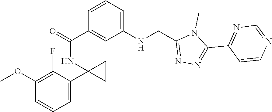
N1=C(C2=NN=C(CNC3=CC=CC(C(=O)NC4(C5=CC=CC(OC)=C5F)CC4)=C3)N2C)C=CN=C1
